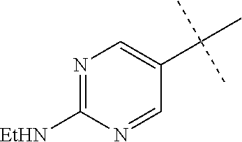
N1=C([EtHN])N=CC(C(C)(C)C)=C1
